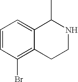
C1=CC(Br)=C2C(=C1)C(C)NCC2
